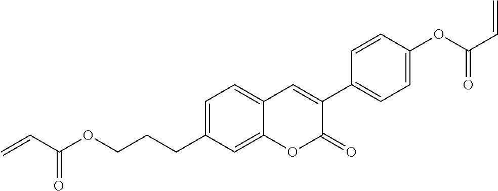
C1=C(CCCOC(C=C)=O)C=C2C(=C1)C=C(C1=CC=C(OC(C=C)=O)C=C1)C(=O)O2
